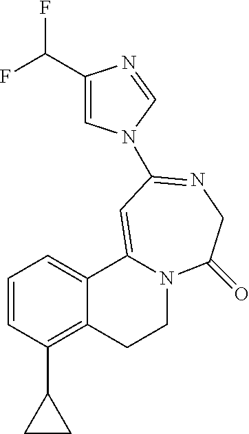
C1=CC(C2CC2)=C2C(=C1)C1=CC(N3C=C(C(F)F)N=C3)=NCC(=O)N1CC2
